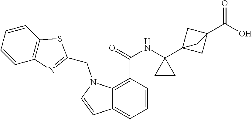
C1=CC(C(=O)NC2(C34CC(C(O)=O)(C3)C4)CC2)=C2C(=C1)C=CN2CC1=NC2=C(S1)C=CC=C2
